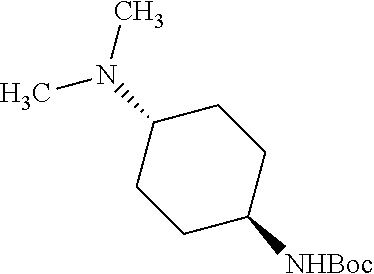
C1(N(C)C)CCC([NHBoc])CC1
